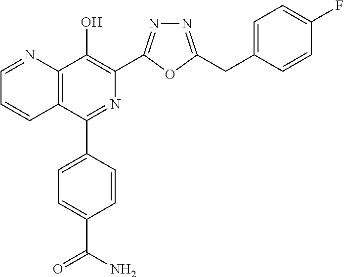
C1=NC2=C(C=C1)C(C1=CC=C(C(=O)N)C=C1)=NC(C1=NN=C(CC3=CC=C(F)C=C3)O1)=C2O
